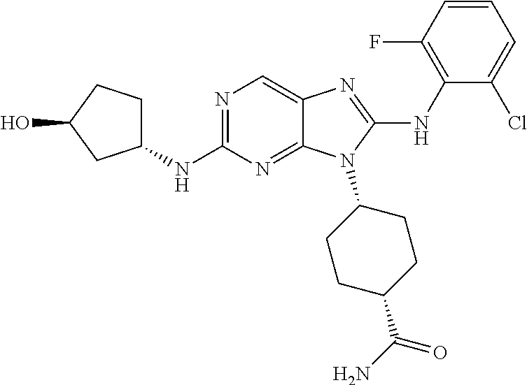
N1=C(NC2CCC(O)C2)N=C2C(=C1)N=C(NC1=C(F)C=CC=C1Cl)N2C1CCC(C(N)=O)CC1
